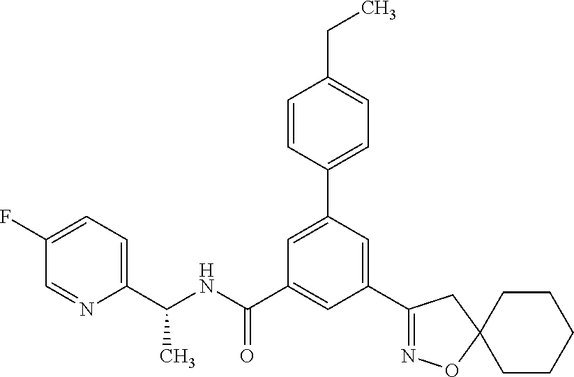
C1(C(NC(C2=CC(C3=NOC4(C3)CCCCC4)=CC(C3=CC=C(CC)C=C3)=C2)=O)C)=CC=C(F)C=N1
